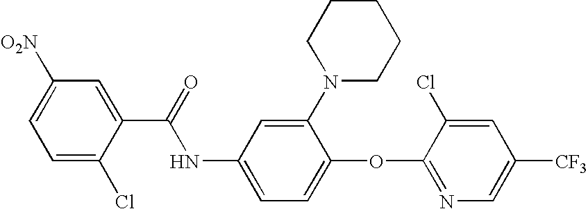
C1=C(Cl)C(C(=O)NC2=CC=C(OC3=NC=C([CF3])C=C3Cl)C(N3CCCCC3)=C2)=CC([O2N])=C1
